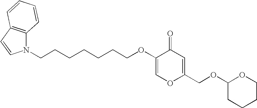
C1=C(OCCCCCCCN2C3=C(C=C2)C=CC=C3)C(=O)C=C(COC2CCCCO2)O1
